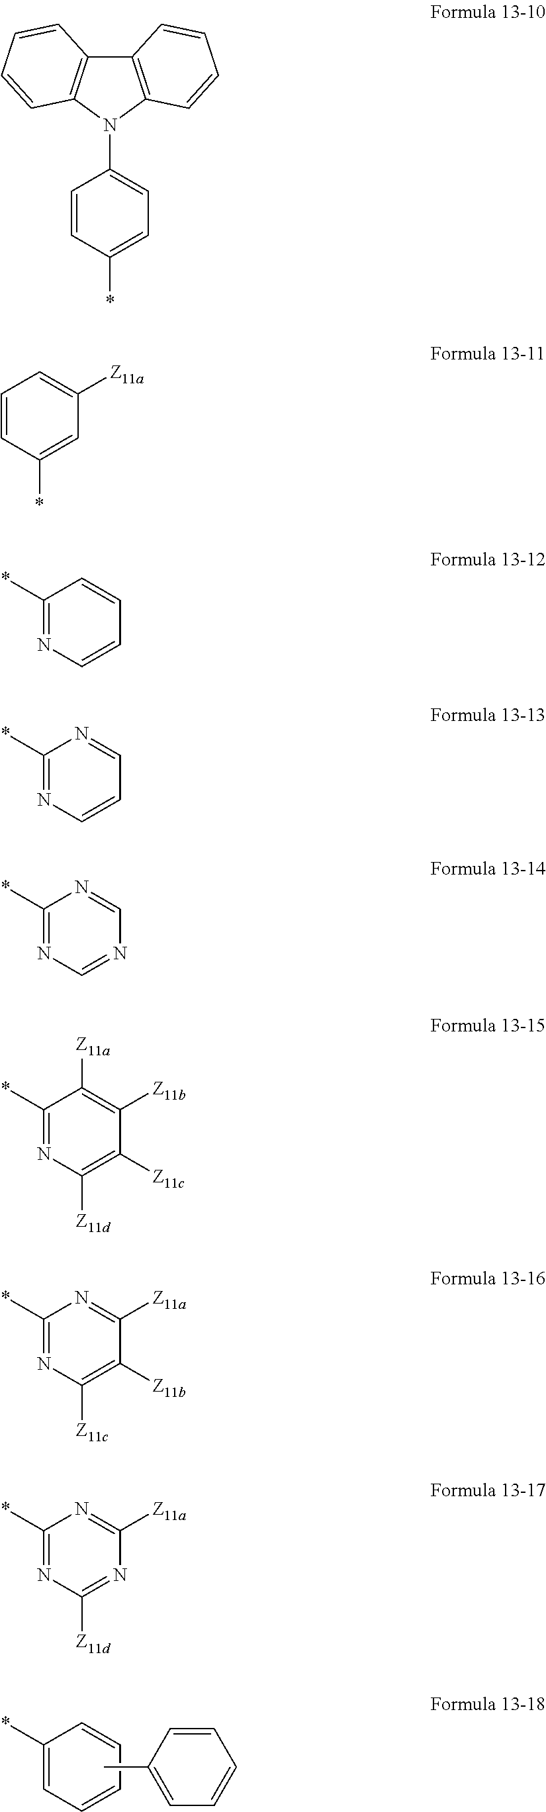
C1(*)=CC=CC=C1.CC1=CC=CC=C1.C12=C(N(C3=CC=C(*)C=C3)C3=C1C=CC=C3)C=CC=C2.C1=C([Z11a])C=C(*)C=C1.C1(*)=NC=CC=C1.C1(*)=NC=CC=N1.C1(*)=NC=NC=N1.C1(*)=NC([Z11d])=C([Z11c])C([Z11b])=C1[Z11a].C1(*)=NC([Z11c])=C([Z11b])C([Z11a])=N1.C1(*)=NC([Z11d])=NC([Z11a])=N1
